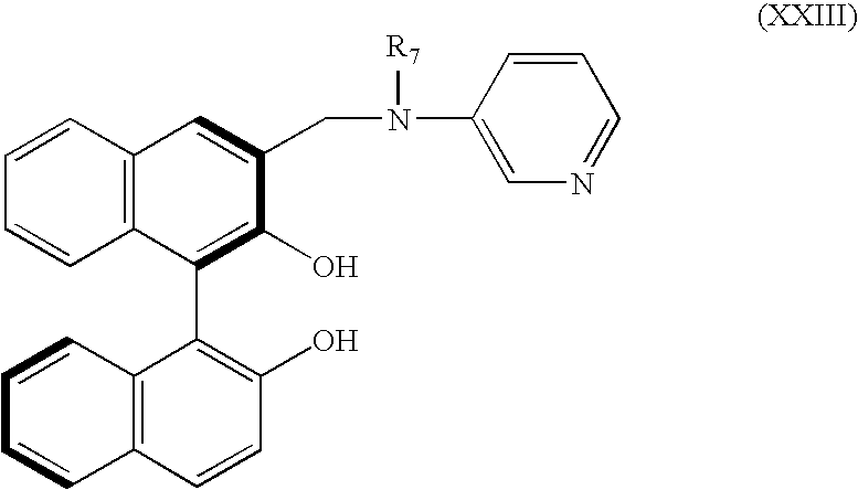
C1=CC2=C(C=C1)C=CC(O)=C2C1=C(O)C(CN([R7])C2=CN=CC=C2)=CC2=C1C=CC=C2
